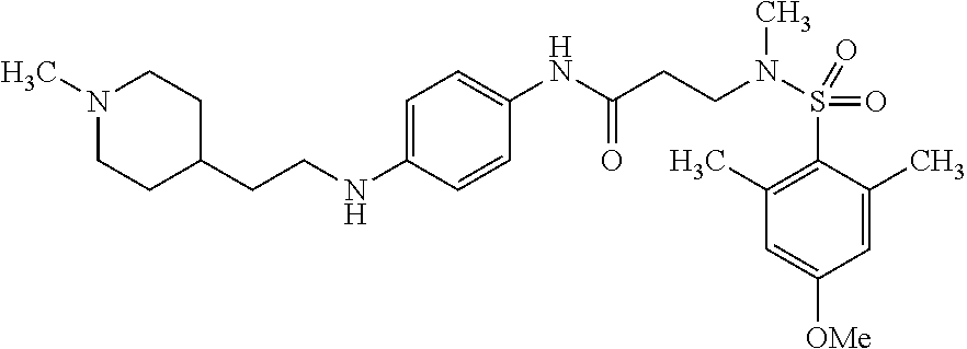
C1=C(C)C(S(N(C)CCC(=O)NC2=CC=C(NCCC3CCN(C)CC3)C=C2)(=O)=O)=C(C)C=C1[OMe]
